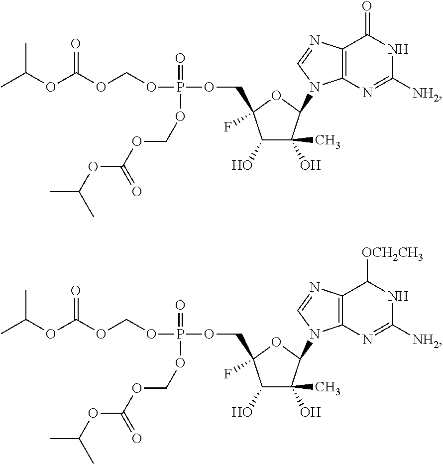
C1(O)C(O)(C)C(N2C3=C(N=C2)C(=O)NC([NH2])=N3)OC1(F)COP(OCOC(OC(C)C)=O)(=O)OCOC(OC(C)C)=O.C1(O)C(O)(C)C(N2C3=C(N=C2)C([OCH2CH3])NC([NH2])=N3)OC1(F)COP(OCOC(OC(C)C)=O)(=O)OCOC(OC(C)C)=O
